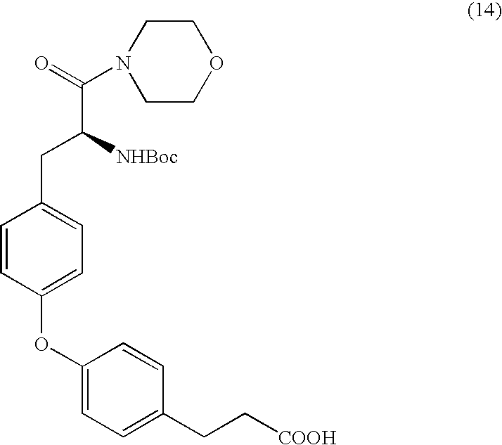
C(C([NHBoc])CC1=CC=C(OC2=CC=C(CC[COOH])C=C2)C=C1)(=O)N1CCOCC1
